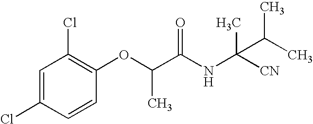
C1=C(Cl)C=CC(OC(C)C(NC(C(C)C)(C)[CN])=O)=C1Cl
